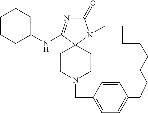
C1(=O)N=C(NC2CCCCC2)C23N1CCCCCCCCC1=CC=C(CN(CC2)CC3)C=C1
